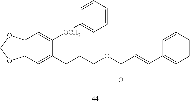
C12=C(OCO1)C=C([OCH2]C1=CC=CC=C1)C(CCCOC(=O)C=CC1=CC=CC=C1)=C2
